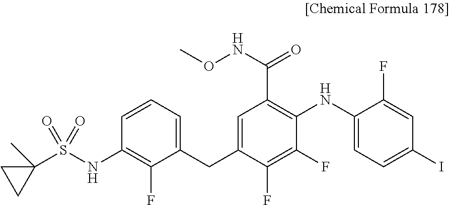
C1(NC2=C(C(NOC)=O)C=C(CC3=CC=CC(NS(C4(C)CC4)(=O)=O)=C3F)C(F)=C2F)=CC=C(I)C=C1F
